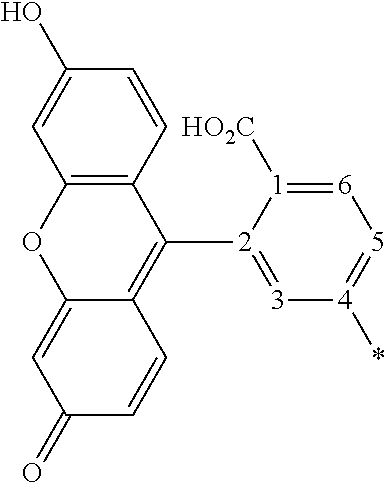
C12=C(C=CC(O)=C1)C([2]1=[3][4](*)=[5][6]=[1]1[HO2C])=C1C(=CC(=O)C=C1)O2
